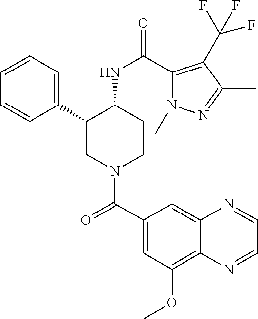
C1=CC=C(C2CN(C(C3=CC(OC)=C4C(=C3)N=CC=N4)=O)CCC2NC(=O)C2=C(C(F)(F)F)C(C)=NN2C)C=C1
